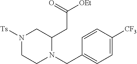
N1([Ts])CCN(CC2=CC=C([CF3])C=C2)C(CC([OEt])=O)C1
